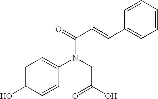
C1=C(O)C=CC(N(CC(O)=O)C(=O)C=CC2=CC=CC=C2)=C1
